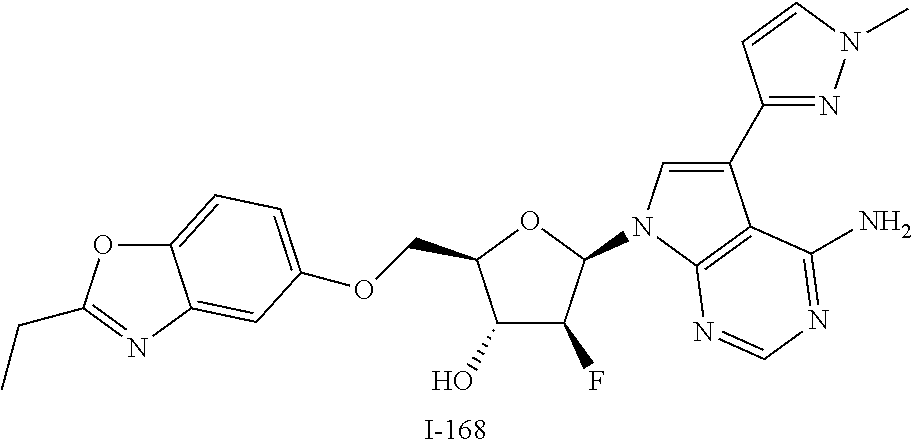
C1(O)C(F)C(N2C=C(C3=NN(C)C=C3)C3=C2N=CN=C3N)OC1COC1=CC=C2OC(CC)=NC2=C1
